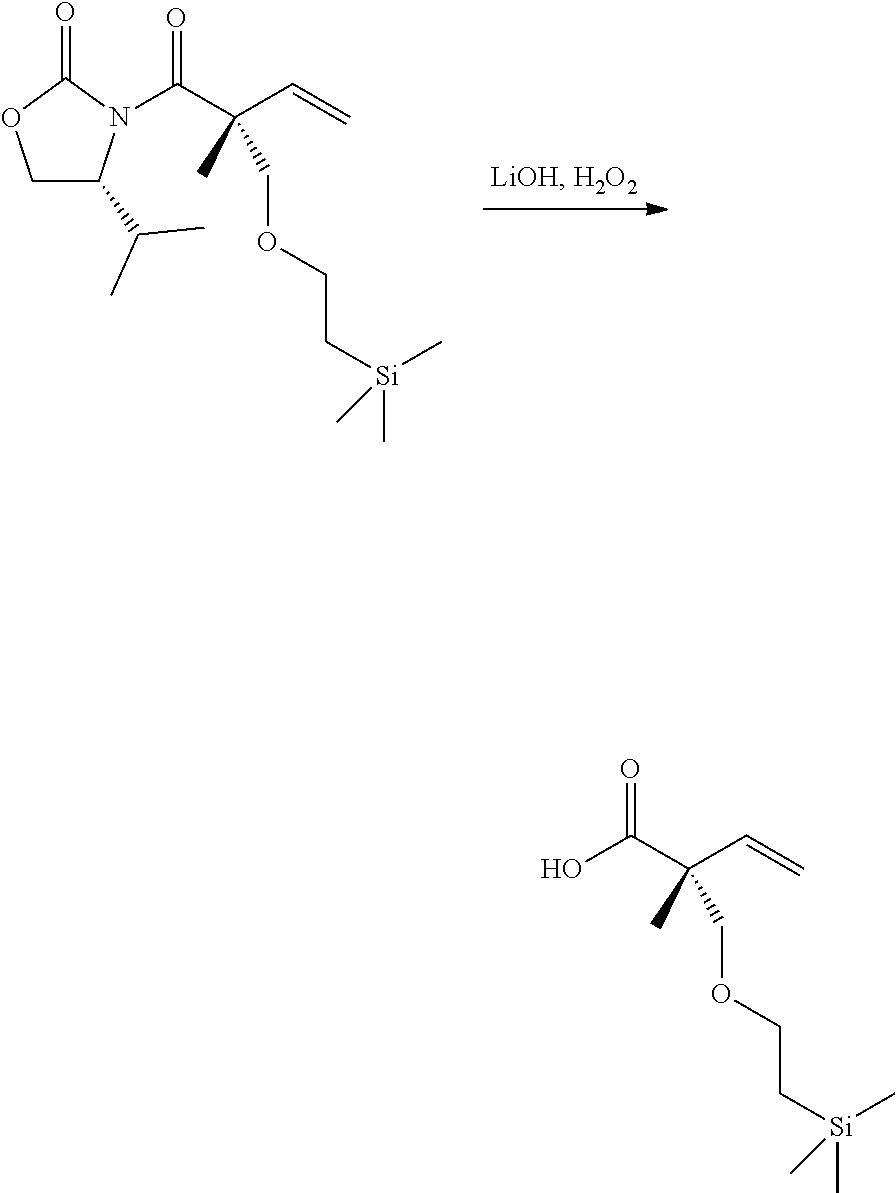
C1C(C(C)C)N(C(C(C=C)(C)COCC[Si](C)(C)C)=O)C(=O)O1.OC(C(C=C)(C)COCC[Si](C)(C)C)=O
